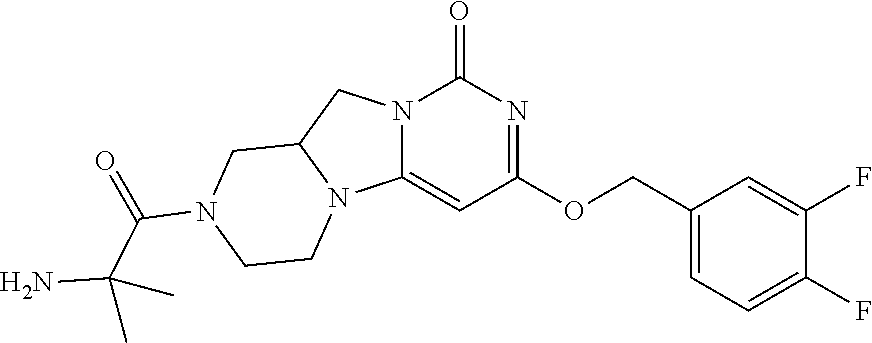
C1(COC2=NC(=O)N3C(=C2)N2C(C3)CN(C(=O)C(N)(C)C)CC2)=CC=C(F)C(F)=C1
